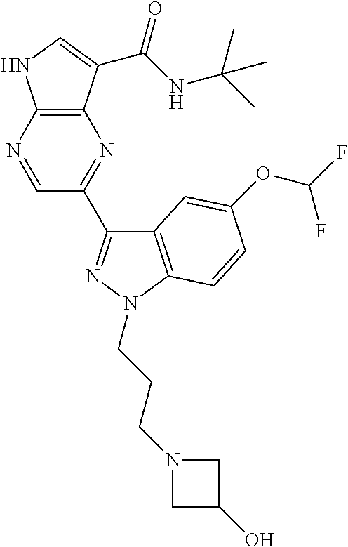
C12=C(C(C(NC(C)(C)C)=O)=CN1)N=C(C1=NN(CCCN3CC(O)C3)C3=C1C=C(OC(F)F)C=C3)C=N2
